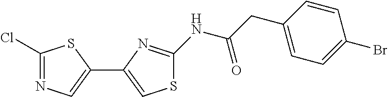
C1(Cl)=NC=C(C2=CSC(NC(CC3=CC=C(Br)C=C3)=O)=N2)S1
